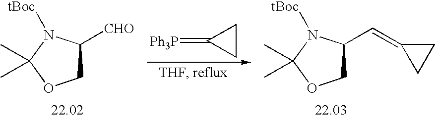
C1C([CHO])N([tBoc])C(C)(C)O1.[Ph3P]=C1CC1.C1C(C=C2CC2)N([tBoc])C(C)(C)O1
